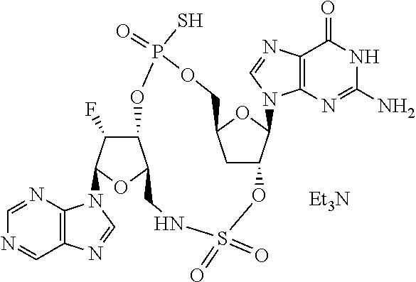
C1=NC2=C(C=N1)N=CN2C1C(F)C2C(O1)CNS(=O)(=O)OC1CC(OC1N1C3=C(C(=O)NC(N)=N3)N=C1)COP(=O)(S)O2.[Et3N]
